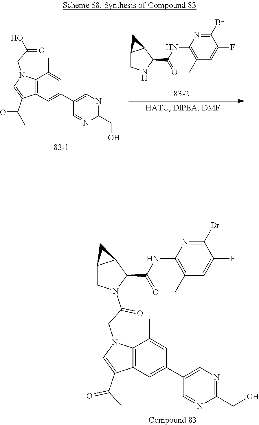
C1(C(NC2=C(C)C=C(F)C(Br)=N2)=O)C2C(CN1)C2.C1(C2=CC3=C(C(C)=C2)N(CC(O)=O)C=C3C(C)=O)=CN=C(CO)N=C1.C1(C2=CC3=C(C(C)=C2)N(CC(N2C(C(NC4=C(C)C=C(F)C(Br)=N4)=O)C4C(C2)C4)=O)C=C3C(C)=O)=CN=C(CO)N=C1
